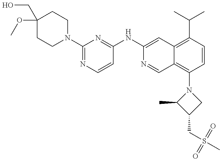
C1(CO)(OC)CCN(C2=NC=CC(NC3=CC4=C(C(C)C)C=CC(N5C(C)C(CS(C)(=O)=O)C5)=C4C=N3)=N2)CC1
